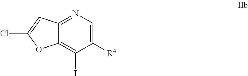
C1([R4])=CN=C2C(=C1I)OC(Cl)=C2
